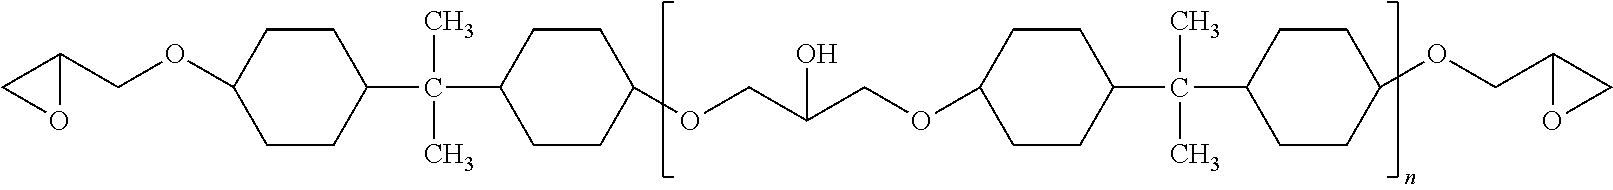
O1CC1COC1CCC(C(C)(C)C2CCC(OCC(COC3CCC(C(C4CCC(OCC5OC5)CC4)(C)C)CC3)O)CC2)CC1
